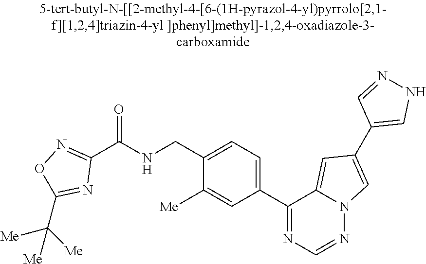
C1(CNC(C2=NOC(C([Me])([Me])[Me])=N2)=O)=CC=C(C2=NC=NN3C2=CC(C2=CNN=C2)=C3)C=C1[Me]
